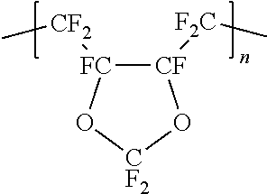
[CF]1([F2C]C)[FC]([CF2]C)O[CF2]O1
